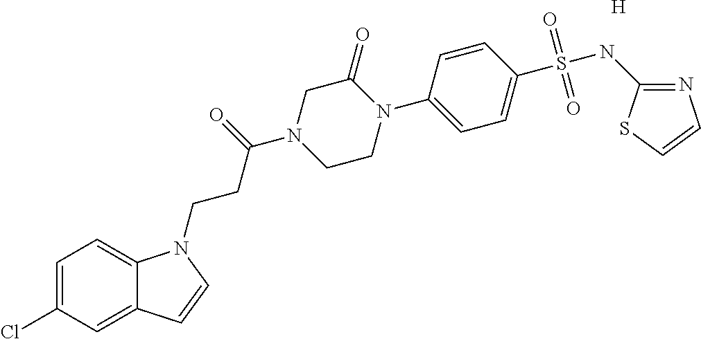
C1=C(Cl)C=C2C(=C1)N(CCC(=O)N1CCN(C3=CC=C(S(NC4=NC=CS4)(=O)=O)C=C3)C(=O)C1)C=C2.[H]
